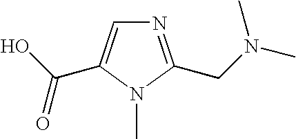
N1=C(CN(C)C)N(C)C(C(O)=O)=C1
